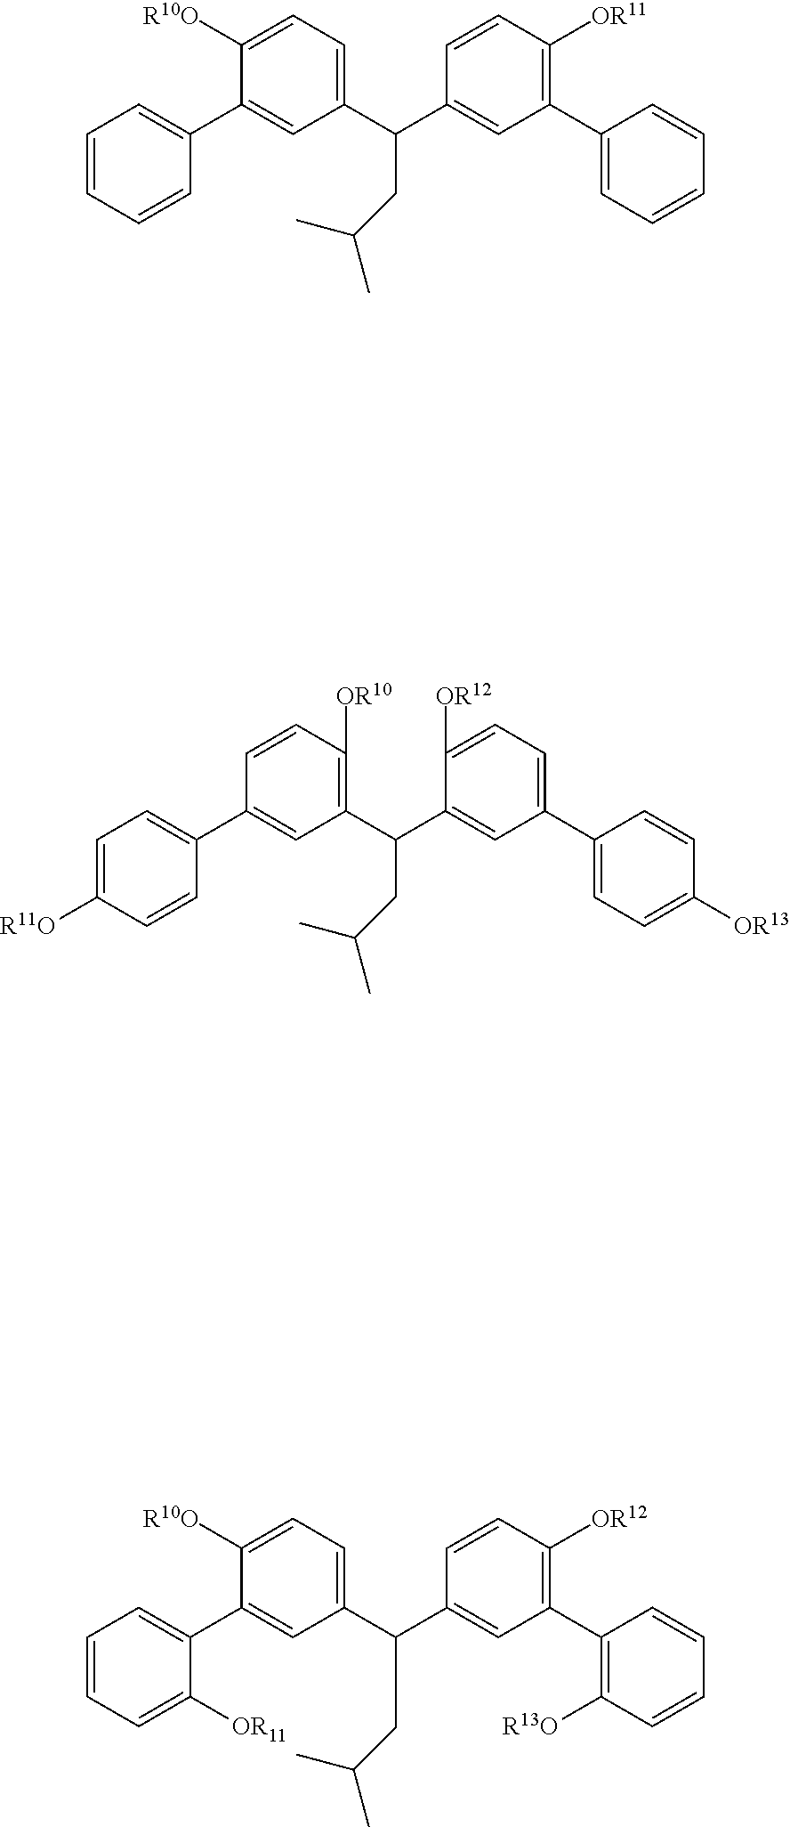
C1(C(C2=CC=C([R10O])C(C3=CC=CC=C3)=C2)CC(C)C)=CC(C2=CC=CC=C2)=C([OR11])C=C1.C1=C(C(C2=C([OR10])C=CC(C3=CC=C([R11O])C=C3)=C2)CC(C)C)C([OR12])=CC=C1C1=CC=C([OR13])C=C1.C1(C(C2=CC=C([R10O])C(C3=CC=CC=C3[OR11])=C2)CC(C)C)=CC(C2=C([R13O])C=CC=C2)=C([OR12])C=C1
